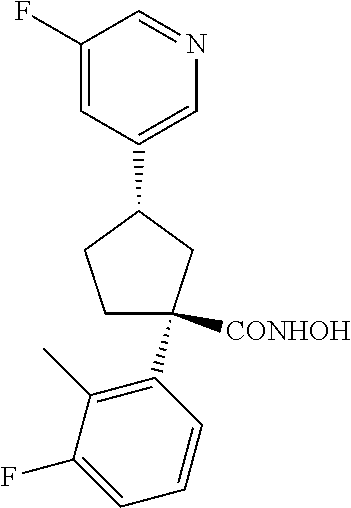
C1=C(F)C=NC=C1C1CCC([CONHOH])(C2=C(C)C(F)=CC=C2)C1
